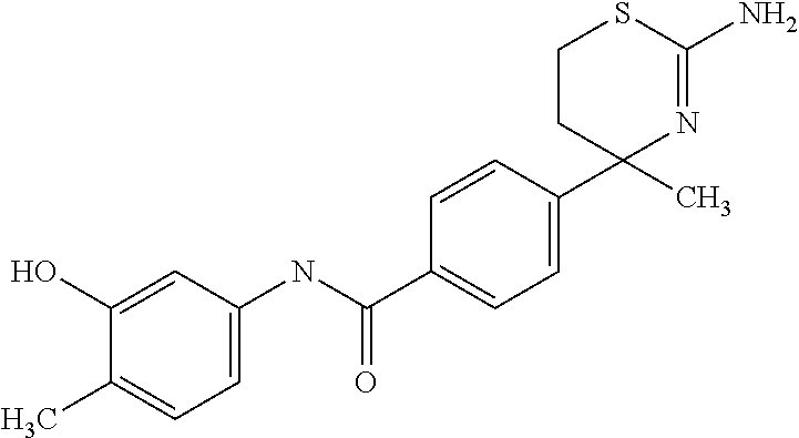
C1=C(O)C(C)=CC=C1NC(C1=CC=C(C2(C)N=C(N)SCC2)C=C1)=O
